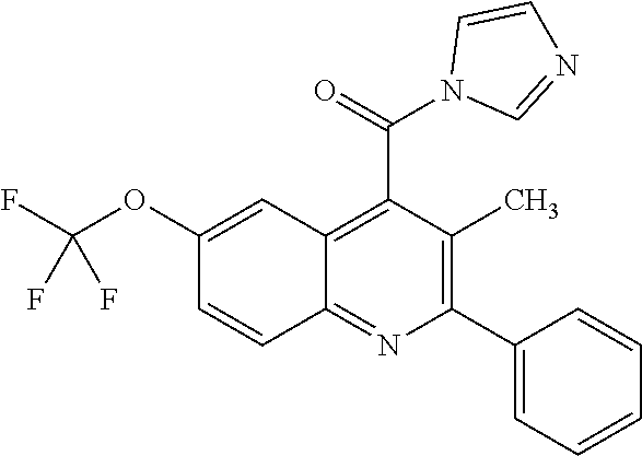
C12=NC(C3=CC=CC=C3)=C(C)C(C(=O)N3C=NC=C3)=C1C=C(OC(F)(F)F)C=C2
